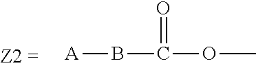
[A]BC(OC)=O
